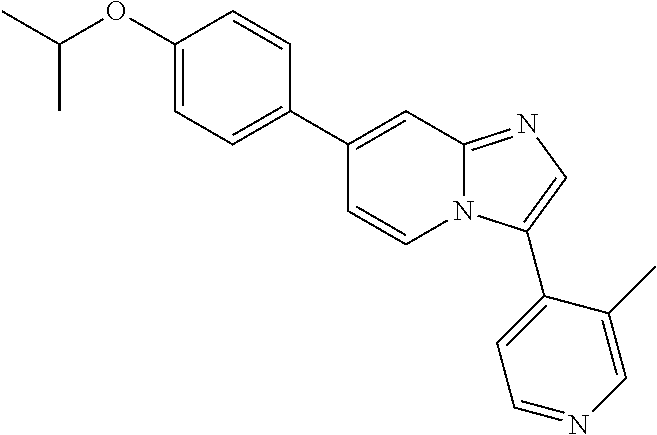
C1(C2=CC=C(OC(C)C)C=C2)=CC2=NC=C(C3=CC=NC=C3C)N2C=C1
